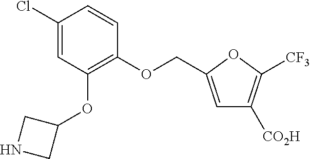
C1(Cl)=CC(OC2CNC2)=C(OCC2=CC([CO2H])=C([CF3])O2)C=C1
